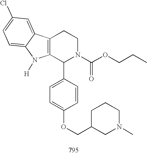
C12=C(C(C3=CC=C(OCC4CN(C)CCC4)C=C3)N(C(OCCC)=O)CC1)N([H])C1=CC=C(Cl)C=C21
